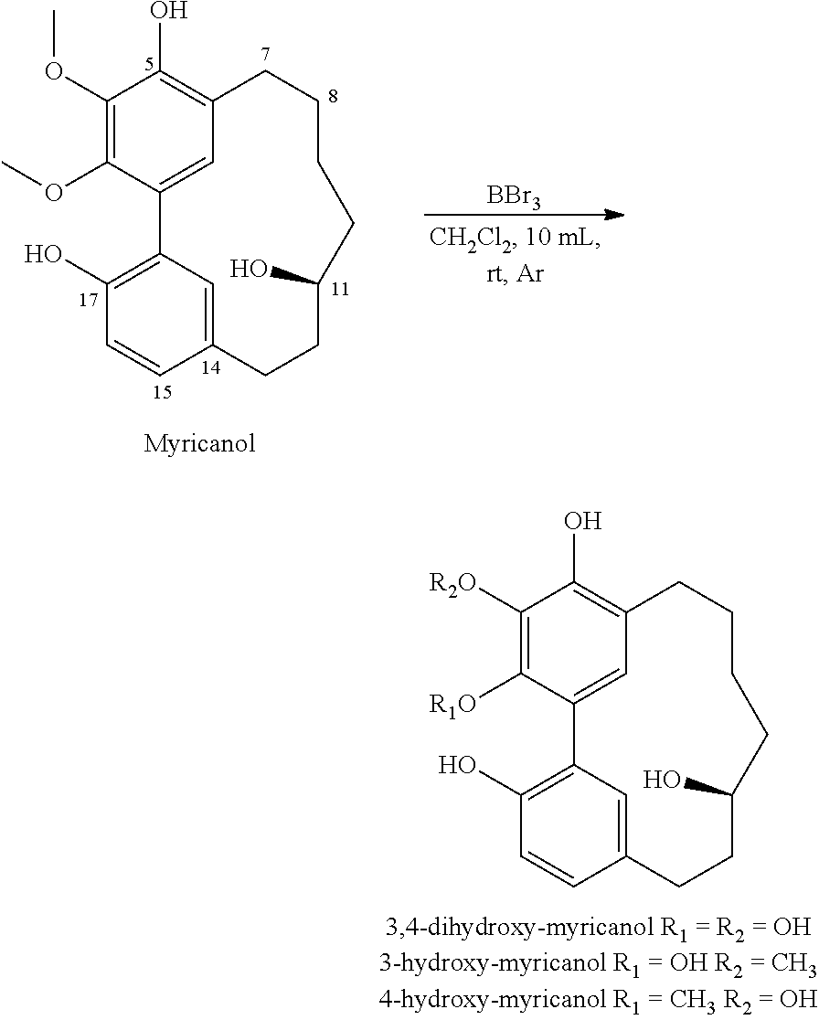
C1(OC)=C(OC)C2=CC(=C1O)CCCCC(O)CCC1=CC2=C(O)C=C1.[BBr3].C1([R2O])=C([R1O])C2=CC(=C1O)CCCCC(O)CCC1=CC2=C(O)C=C1
